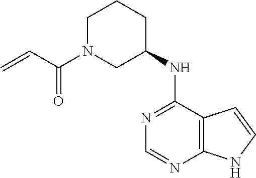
C(N1CCCC(NC2=NC=NC3=C2C=CN3)C1)(=O)C=C
